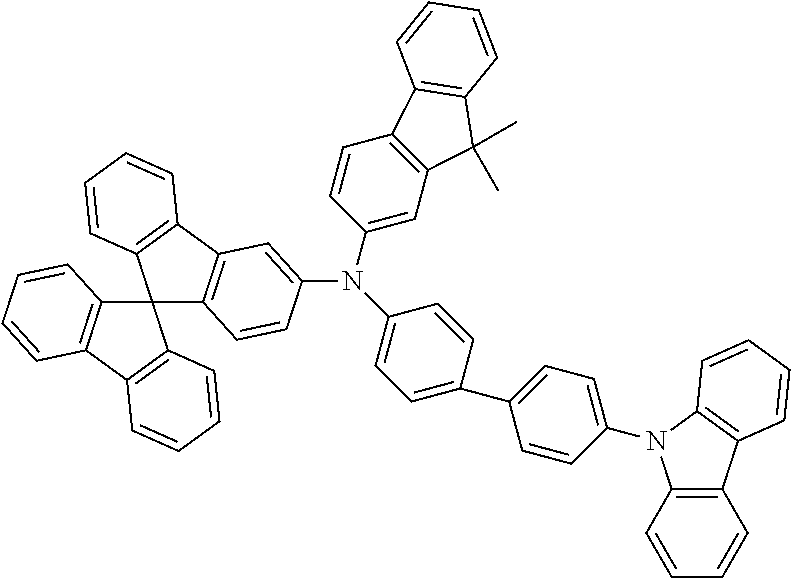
C1(N(C2=CC=C(C3=CC=C(N4C5=C(C=CC=C5)C5=C4C=CC=C5)C=C3)C=C2)C2=CC3=C(C=C2)C2(C4=C3C=CC=C4)C3=C(C4=C2C=CC=C4)C=CC=C3)=CC2=C(C=C1)C1=C(C2(C)C)C=CC=C1
